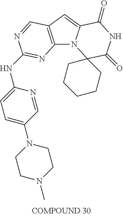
C12=C(C=C3N1C1(C(=O)NC3=O)CCCCC1)C=NC(NC1=CC=C(N3CCN(C)CC3)C=N1)=N2
